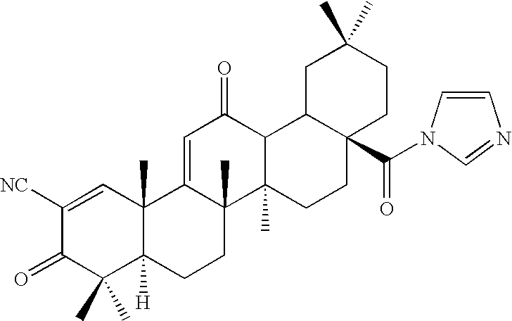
C1([NC])=CC2(C)C([H])(C(C)(C)C1=O)CCC1(C)C2=CC(=O)C2C1(C)CCC1(C(N3C=CN=C3)=O)CCC(C)(C)CC12
